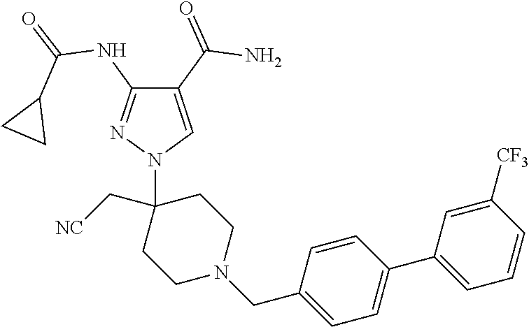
C1(C(=O)N)=CN(C2(C[NC])CCN(CC3=CC=C(C4=CC=CC([CF3])=C4)C=C3)CC2)N=C1NC(=O)C1CC1
